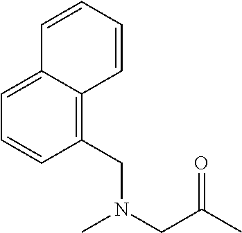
CN(CC(C)=O)CC1=C2C(=CC=C1)C=CC=C2
